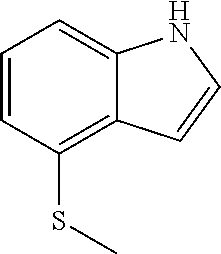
C1=CC(SC)=C2C(=C1)NC=C2
